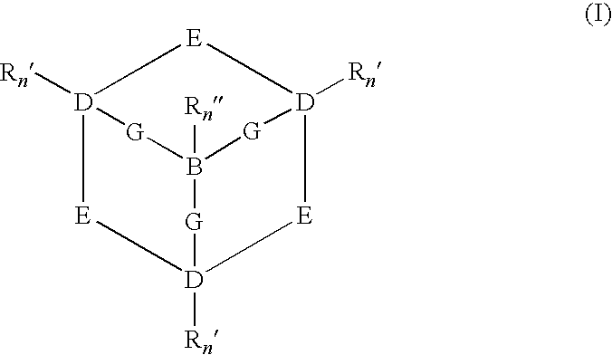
[D]12([Rn])[E][D]3([Rn])[E][D]([Rn])([E]1)[G]B([Rn])([G]2)[G]3
